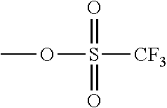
O=S(OC)([CF3])=O
